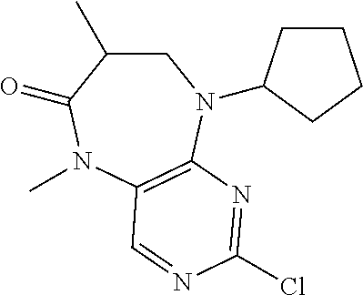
C1C(C)C(=O)N(C)C2=C(N1C1CCCC1)N=C(Cl)N=C2
